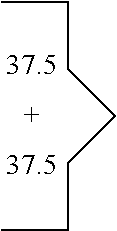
[37.5].[37.5].CCCCCCC
